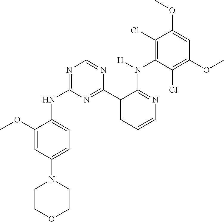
C1(OC)=CC(N2CCOCC2)=CC=C1NC1=NC=NC(C2=CC=CN=C2N(C2=C(Cl)C(OC)=CC(OC)=C2Cl)[H])=N1
